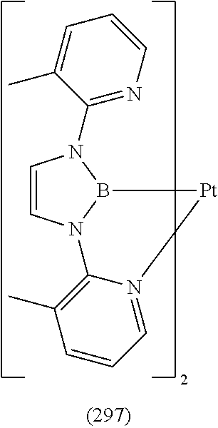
C1=CN2B(N1C1=NC=CC=C1C)[Pt]N1=CC=CC(C)=C21
